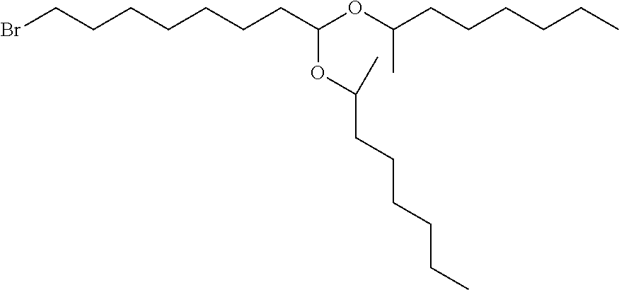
C(CC)CCCC(OC(CCCCCCCBr)OC(CCCCCC)C)C
